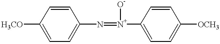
C1([H3CO])=CC=C(N=[N+](C2=CC=C([OCH3])C=C2)[O-])C=C1
